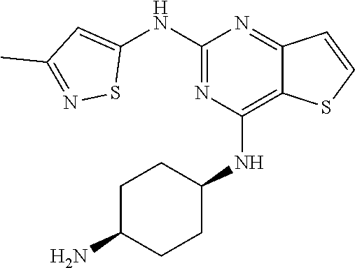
C1(NC2=CC(C)=NS2)=NC(NC2CCC(N)CC2)=C2C(=N1)C=CS2
